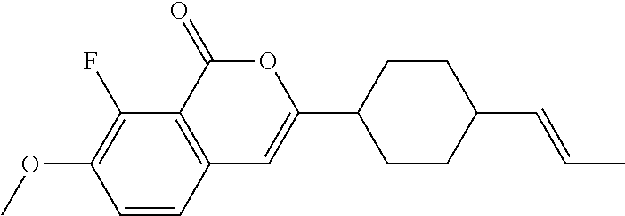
C1=CC2=C(C(F)=C1OC)C(=O)OC(C1CCC(C=CC)CC1)=C2
